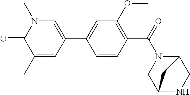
C1=CC(C(=O)N2C3CNC(C2)C3)=C(OC)C=C1C1=CN(C)C(=O)C(C)=C1
